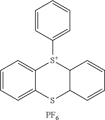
C12=CC=CC=C1SC1C([S+]2C2=CC=CC=C2)C=CC=C1.[PF6]
